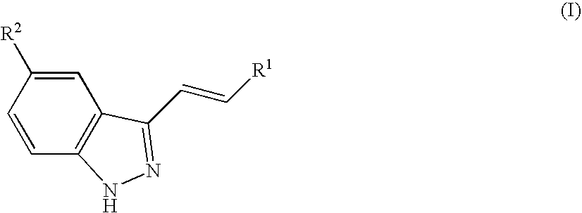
C1=C([R2])C=CC2=C1C(C=C[R1])=NN2
